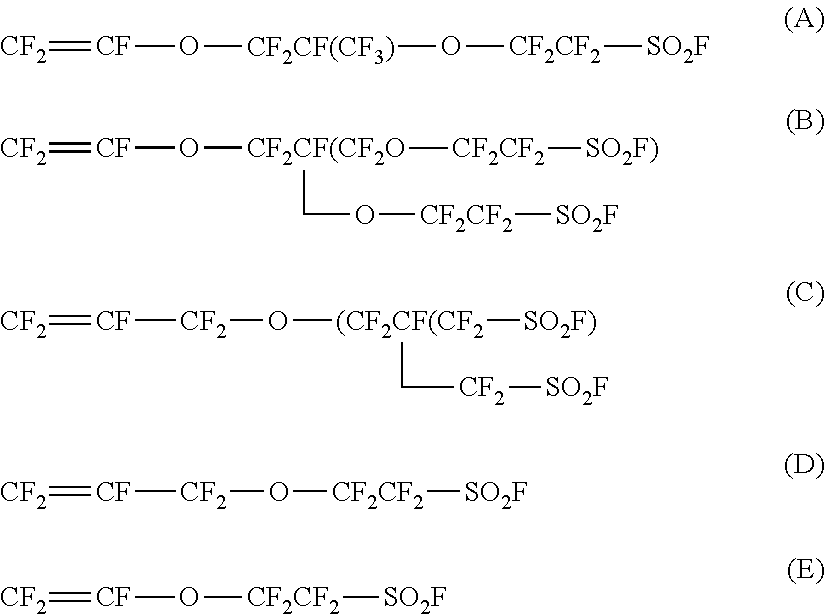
[CF2]=[CF]O[CF2CF(CF3)]O[CF2CF2][SO2F].[CF2]=[CF]O[CF2CF(CF2O]([CF2CF2][SO2F)])CO[CF2CF2][SO2F].[CF2]=[CF][CF2]O[(CF2CF(CF2]([SO2F)])C[CF2][SO2F].[CF2]=[CF][CF2]O[CF2CF2][SO2F].[CF2]=[CF]O[CF2CF2][SO2F]
